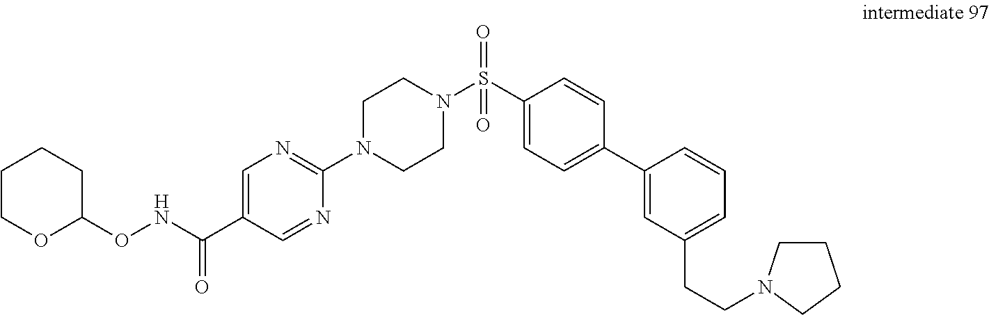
C1COC(ONC(=O)C2=CN=C(N3CCN(S(C4=CC=C(C5=CC(CCN6CCCC6)=CC=C5)C=C4)(=O)=O)CC3)N=C2)CC1
